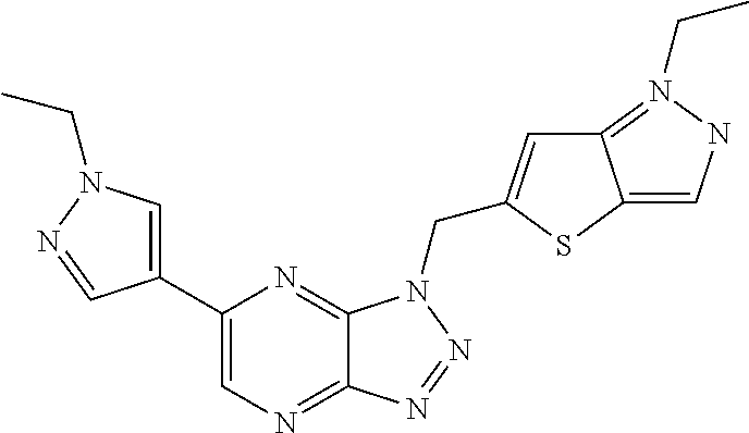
C1=C(C2=CN=C3C(=N2)N(CC2=CC4=N(CC)NC=C4S2)N=N3)C=NN1CC
